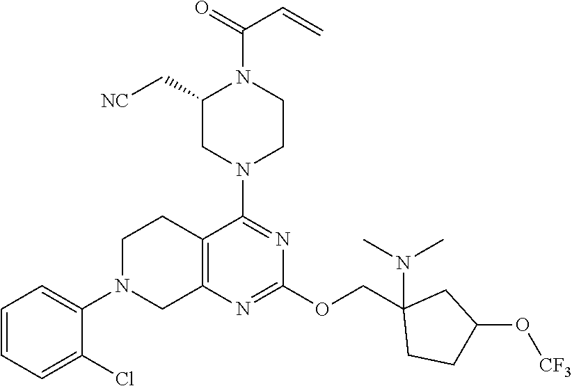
C1=CC=C(Cl)C(N2CC3=C(CC2)C(N2CCN(C(=O)C=C)C(C[NC])C2)=NC(OCC2(N(C)C)CCC(O[CF3])C2)=N3)=C1
